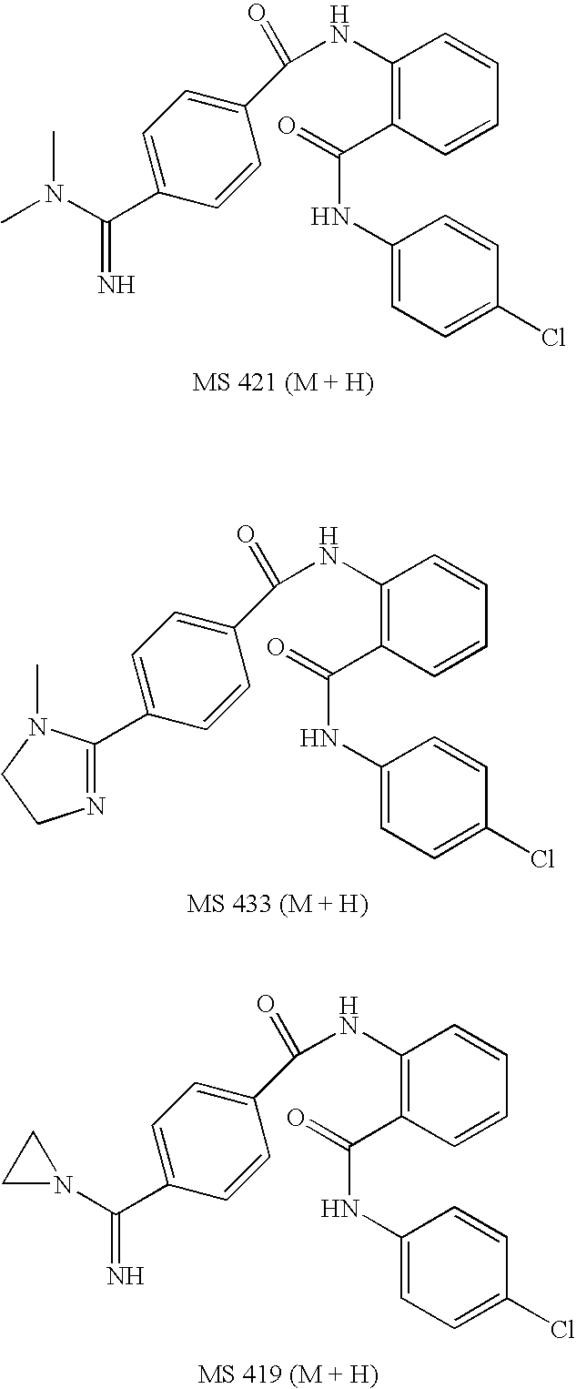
C1(NC(=O)C2=CC=C(C(N(C)C)=N)C=C2)=C(C(=O)NC2=CC=C(Cl)C=C2)C=CC=C1.C1(NC(=O)C2=CC=C(C3=NCCN3C)C=C2)=C(C(=O)NC2=CC=C(Cl)C=C2)C=CC=C1.C1(NC(=O)C2=CC=C(C(N3CC3)=N)C=C2)=C(C(=O)NC2=CC=C(Cl)C=C2)C=CC=C1
